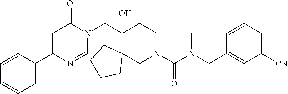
C1(CN2C(=O)C=C(C3=CC=CC=C3)N=C2)(O)C2(CN(C(N(CC3=CC([CN])=CC=C3)C)=O)CC1)CCCC2
